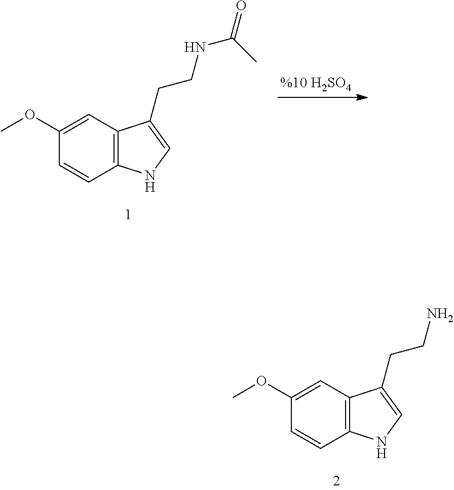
C1(OC)=CC2=C(C=C1)NC=C2CCN.C1(OC)=CC2=C(C=C1)NC=C2CCNC(C)=O
